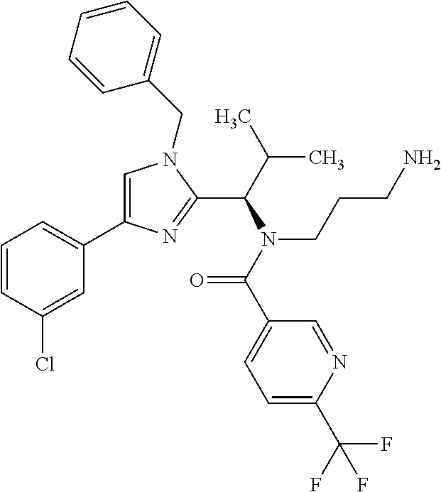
C1=C(C2=CC=CC(Cl)=C2)N=C(C(C(C)C)N(C(C2=CC=C(C(F)(F)F)N=C2)=O)CCCN)N1CC1=CC=CC=C1
